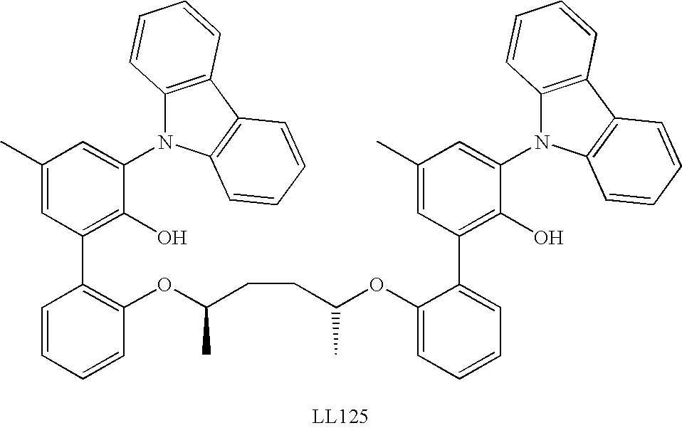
C1(OC(CCC(OC2=C(C3=C(O)C(N4C5=C(C6=C4C=CC=C6)C=CC=C5)=CC(C)=C3)C=CC=C2)C)C)=CC=CC=C1C1=C(O)C(N2C3=C(C4=C2C=CC=C4)C=CC=C3)=CC(C)=C1
